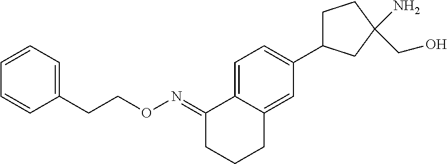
C1CCC2=CC(C3CCC(N)(CO)C3)=CC=C2C1=NOCCC1=CC=CC=C1
